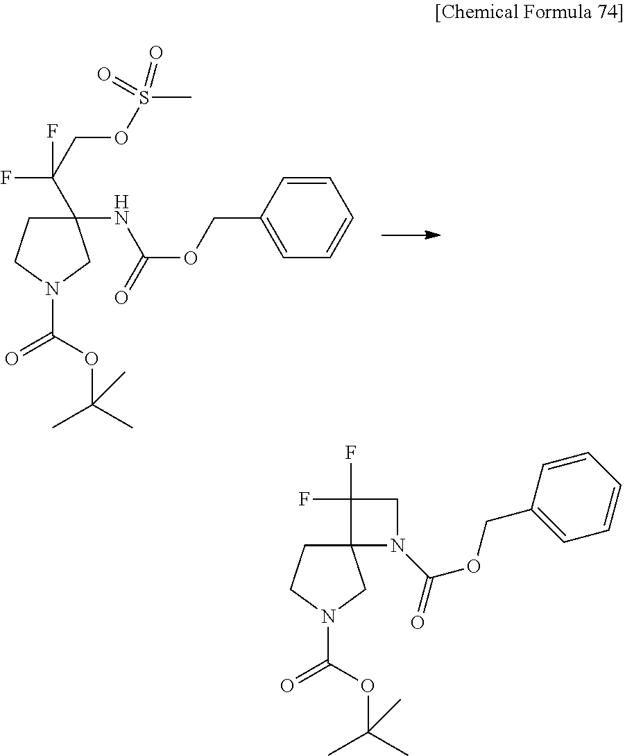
C1(NC(=O)OCC2=CC=CC=C2)(C(COS(C)(=O)=O)(F)F)CCN(C(OC(C)(C)C)=O)C1.C12(CCN(C(OC(C)(C)C)=O)C1)N(C(=O)OCC1=CC=CC=C1)CC2(F)F
